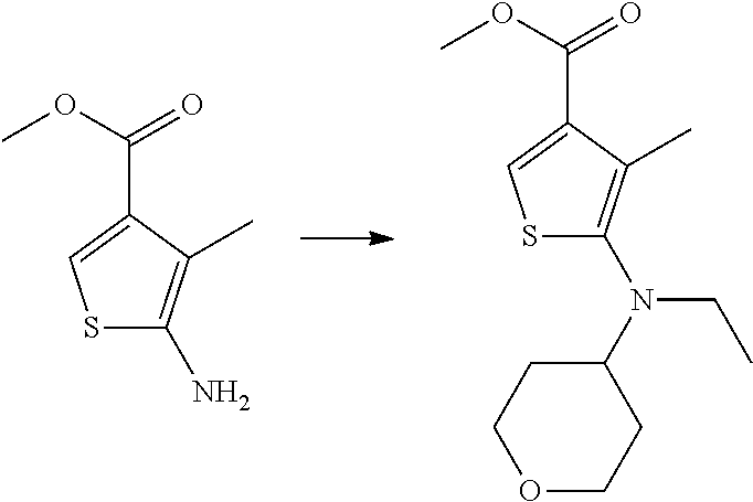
O(C(=O)C1=CSC(N(C2CCOCC2)CC)=C1C)C.O(C(=O)C1=CSC(N)=C1C)C
